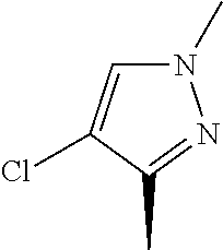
C1=C(Cl)C(C)=NN1C
